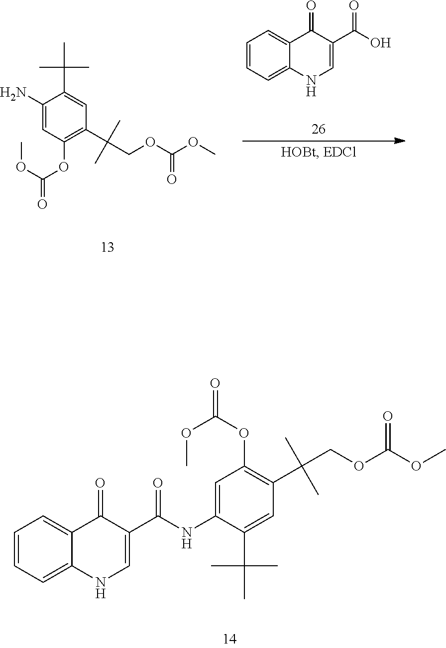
C1(NC(C2=CNC3=CC=CC=C3C2=O)=O)=CC(OC(=O)OC)=C(C(COC(OC)=O)(C)C)C=C1C(C)(C)C.C1=CC=C2C(=C1)C(=O)C(C(O)=O)=CN2.C1(N)=CC(OC(=O)OC)=C(C(COC(OC)=O)(C)C)C=C1C(C)(C)C
